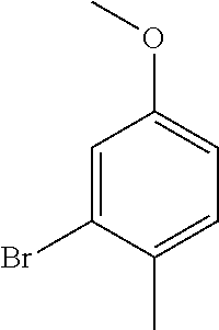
C1=C(Br)C(C)=CC=C1OC
